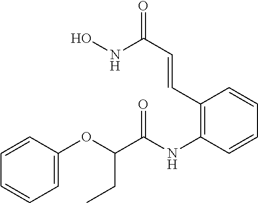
C1(C=CC(=O)NO)=C(NC(C(OC2=CC=CC=C2)CC)=O)C=CC=C1
